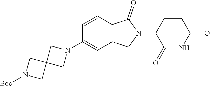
N1(C2=CC3=C(C=C2)C(=O)N(C2C(=O)NC(=O)CC2)C3)CC2(C1)CN([Boc])C2
